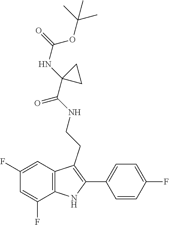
CC(C)(C)OC(NC1(C(NCCC2=C(C3=CC=C(F)C=C3)NC3=C2C=C(F)C=C3F)=O)CC1)=O
